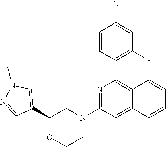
C1(C2=CN(C)N=C2)OCCN(C2=NC(C3=C(F)C=C(Cl)C=C3)=C3C(=C2)C=CC=C3)C1
